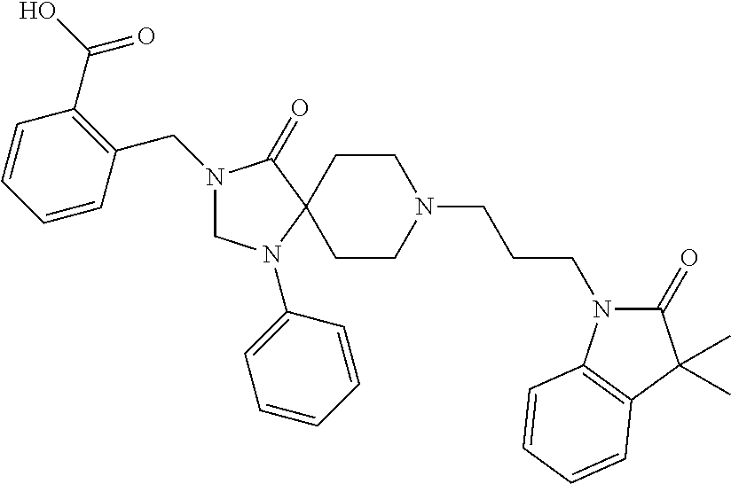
N1(CC2=C(C(=O)O)C=CC=C2)CN(C2=CC=CC=C2)C2(C1=O)CCN(CCCN1C(=O)C(C)(C)C3=C1C=CC=C3)CC2
